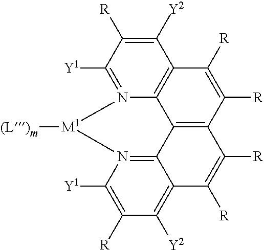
C1([Y1])=N2C3=C(C([Y2])=C1[R])C([R])=C([R])C1=C3C3=N(C([Y1])=C([R])C([Y2])=C3C([R])=C1[R])[M1]2[(L)m]
